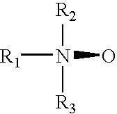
[R1]N([R3])([R2])O
